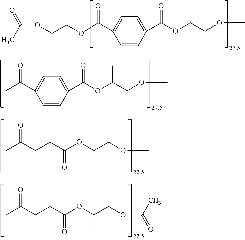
C1=CC(C(OCCOC)=O)=CC=C1C(OCCOC(=O)C)=O.C1=CC(C(OC(COC)C)=O)=CC=C1C(C)=O.O(C)CCOC(CCC(C)=O)=O.O(CC(OC(CCC(C)=O)=O)C)C(=O)C
